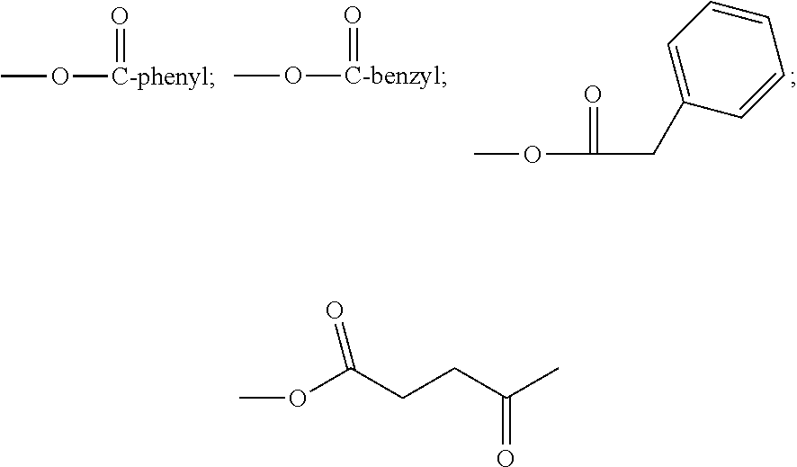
COC(CC1=CC=CC=C1)=O.CO[C-phenyl]=O.CO[C-benzyl]=O.COC(CCC(C)=O)=O
